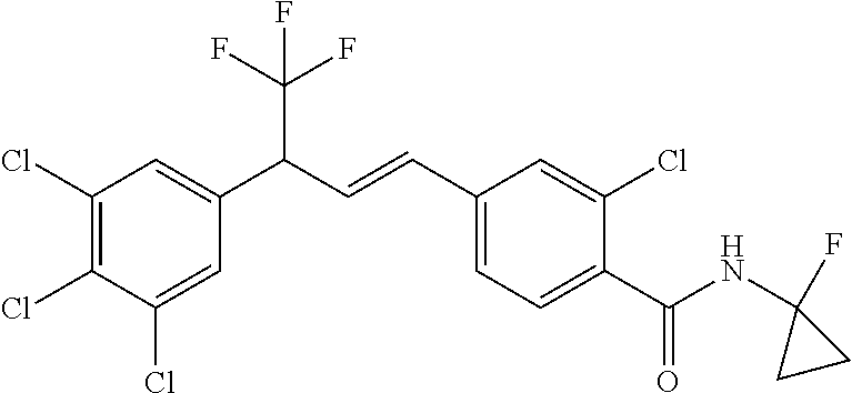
C1(Cl)=C(Cl)C(Cl)=CC(C(C=CC2=CC=C(C(=O)NC3(F)CC3)C(Cl)=C2)C(F)(F)F)=C1
